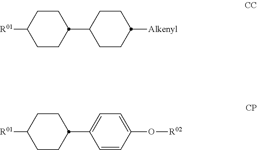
C1CC([R01])CCC1C1CCC([Alkenyl])CC1.C1CC([R01])CCC1C1=CC=C(O[R02])C=C1
